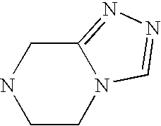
C1CN2C(=NN=C2)CN1
